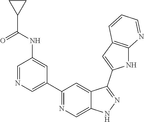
C1(C2=CN=CC(NC(C3CC3)=O)=C2)=NC=C2C(=C1)C(C1=CC3=C(N1)N=CC=C3)=NN2
